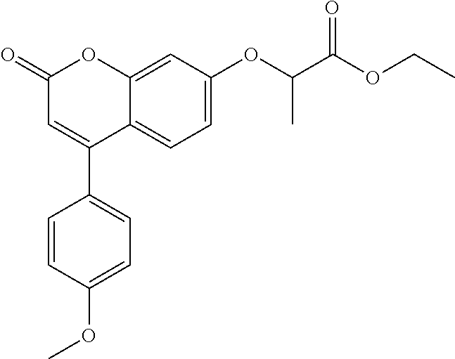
C12=CC(OC(C(OCC)=O)C)=CC=C1C(C1=CC=C(OC)C=C1)=CC(=O)O2
